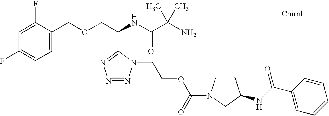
C1=C(F)C(COCC(NC(C(N)(C)C)=O)C2=NN=NN2CCOC(=O)N2CCC(NC(C3=CC=CC=C3)=O)C2)=CC=C1F
